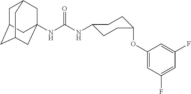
C12CC3(NC(NC4CCC(OC5=CC(F)=CC(F)=C5)CC4)=O)CC(C1)CC(C2)C3
